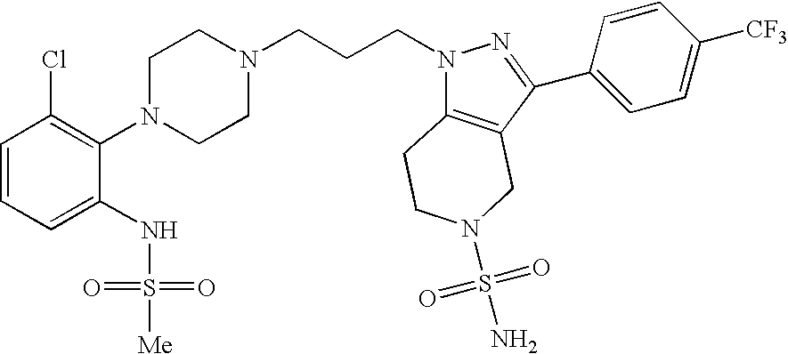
C1=CC=C(NS([Me])(=O)=O)C(N2CCN(CCCN3C4=C(C(C5=CC=C([CF3])C=C5)=N3)CN(S(N)(=O)=O)CC4)CC2)=C1Cl
